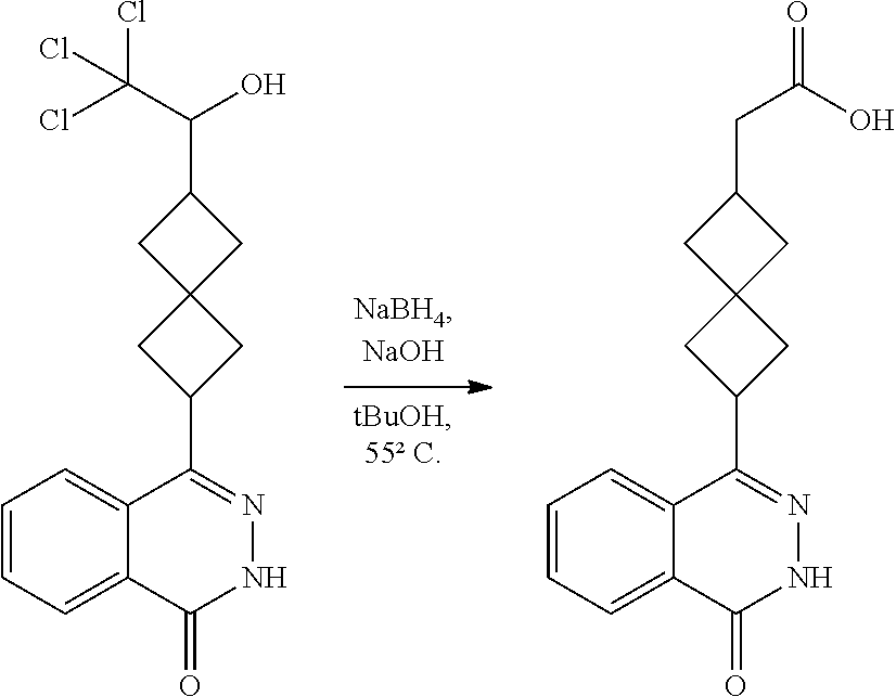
C1=CC=C2C(=C1)C(C1CC3(C1)CC(C(O)C(Cl)(Cl)Cl)C3)=NNC2=O.C1=CC=C2C(=C1)C(C1CC3(C1)CC(CC(=O)O)C3)=NNC2=O
